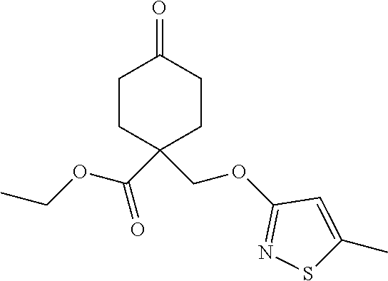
C1(=O)CCC(COC2=NSC(C)=C2)(C(OCC)=O)CC1
